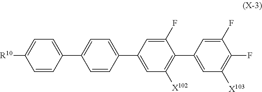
C1=CC(C2=CC=C(C3=CC([X102])=C(C4=CC([X103])=C(F)C(F)=C4)C(F)=C3)C=C2)=CC=C1[R10]
